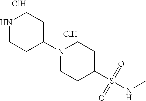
Cl.Cl.N1CCC(N2CCC(S(NC)(=O)=O)CC2)CC1
